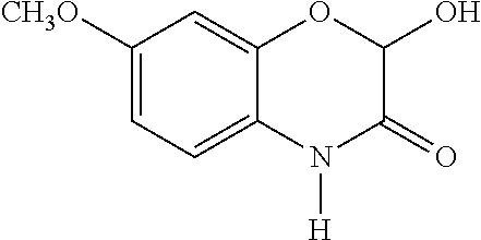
C1([CH3O])=CC=C2C(=C1)OC(O)C(=O)N2[H]
